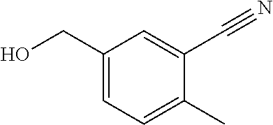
C1(CO)=CC=C(C)C(C#N)=C1
